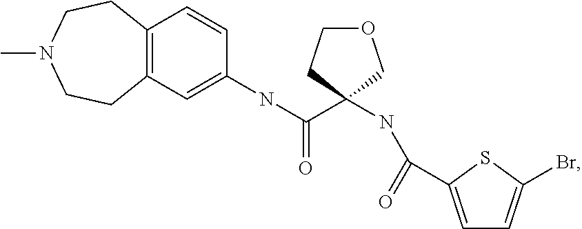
C12=C(C=C(NC(C3(NC(=O)C4=CC=C(Br)S4)COCC3)=O)C=C1)CCN(C)CC2
